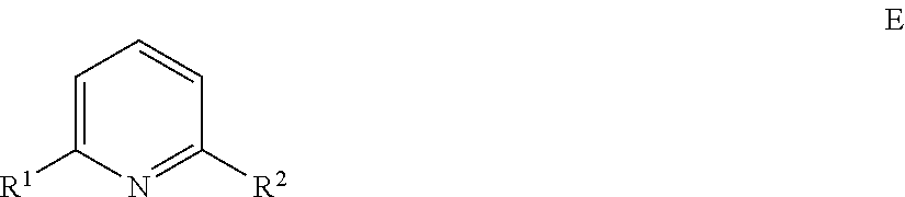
C1=C([R1])N=C([R2])C=C1
